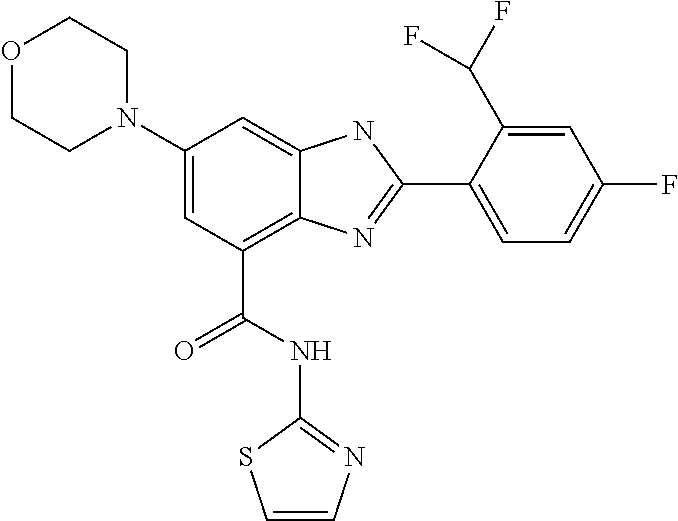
C1(N2CCOCC2)=CC(C(NC2=NC=CS2)=O)=C2C(=C1)NC(C1=CC=C(F)C=C1C(F)F)=N2
